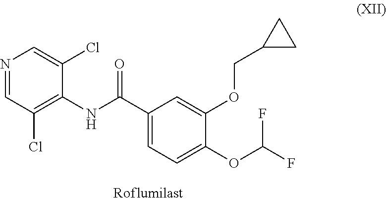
N1=CC(Cl)=C(NC(C2=CC=C(OC(F)F)C(OCC3CC3)=C2)=O)C(Cl)=C1
